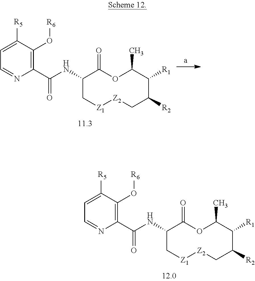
C1=NC(C(NC2C[Z1][Z2]CC([R2])C([R1])C(C)OC2=O)=O)=C(O[R6])C([R5])=C1.C1=NC(C(NC2C[Z1][Z2]CC([R2])C([R1])C(C)OC2=O)=O)=C(O[R6])C([R5])=C1
